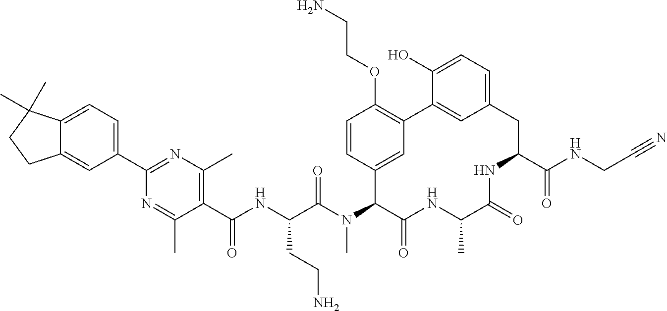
C12=CC=C(C3=NC(C)=C(C(NC(C(N(C4C(=O)NC(C)C(=O)NC(C(NCC#N)=O)CC5=CC=C(O)C(=C5)C5=C(OCCN)C=CC4=C5)C)=O)CCN)=O)C(C)=N3)C=C1CCC2(C)C
